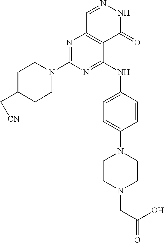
N1=C(N2CCC(C[CN])CC2)N=C(NC2=CC=C(N3CCN(CC(=O)O)CC3)C=C2)C2=C1C=NNC2=O
